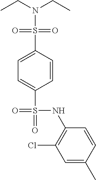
N(CC)(S(C1=CC=C(S(=O)(NC2=C(Cl)C=C(C)C=C2)=O)C=C1)(=O)=O)CC
